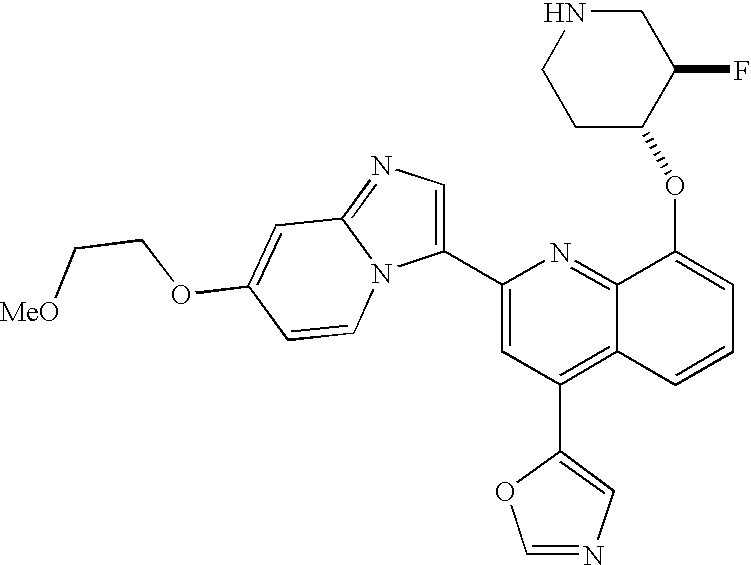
C12=C(C3=CN=CO3)C=C(C3=CN=C4N3C=CC(OCC[MeO])=C4)N=C1C(OC1C(F)CNCC1)=CC=C2
